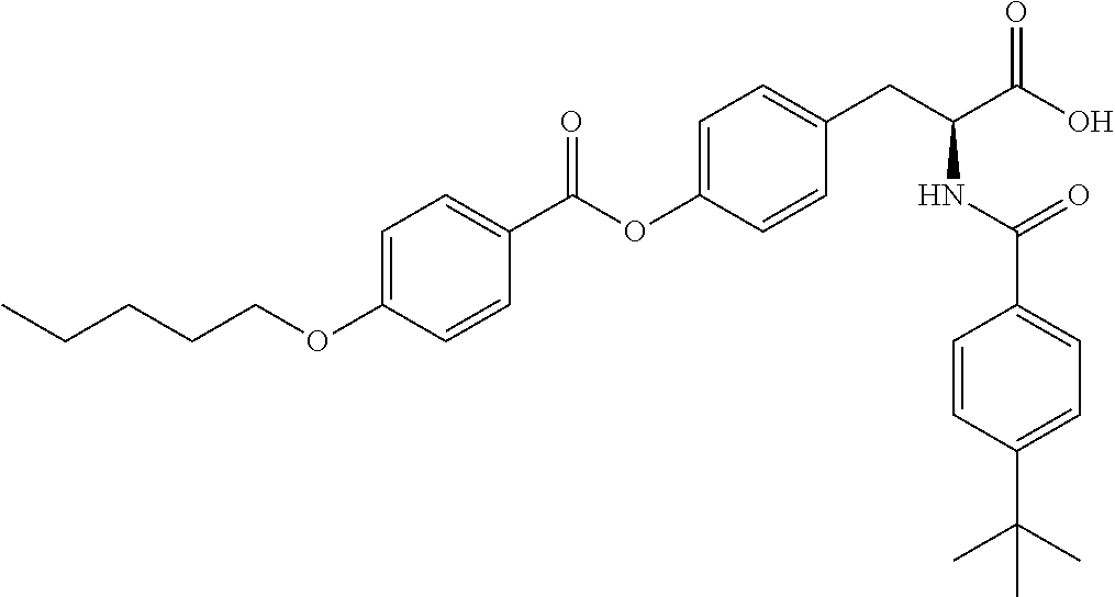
C1=C(OCCCCC)C=CC(C(OC2=CC=C(CC(C(O)=O)NC(C3=CC=C(C(C)(C)C)C=C3)=O)C=C2)=O)=C1
